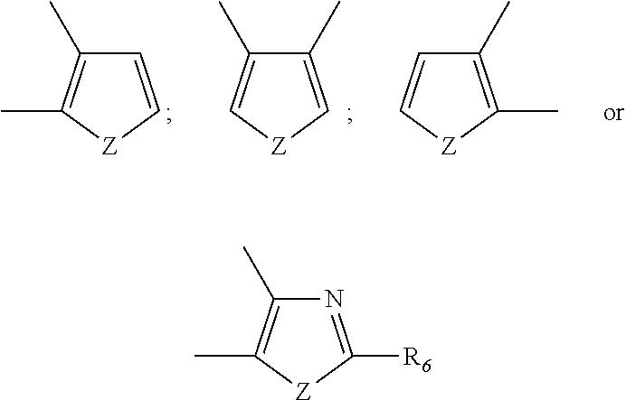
C1=C[Z]C(C)=C1C.C1(C)=C[Z]C=C1C.C1(C)=C(C)[Z]C=C1.N1=C([R6])[Z]C(C)=C1C
